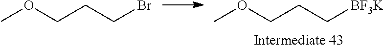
COCCCBr.COCCC[BF3K]
